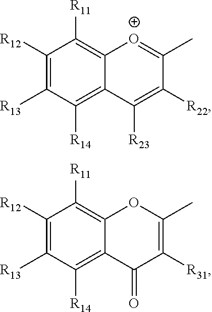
C1([R12])=C([R13])C([R14])=C2C(=C1[R11])[O+]=C(C)C([R22])=C2[R23].C1([R12])=C([R13])C([R14])=C2C(=C1[R11])OC(C)=C([R31])C2=O
